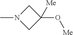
N1(C)CC(O[Me])([Me])C1
